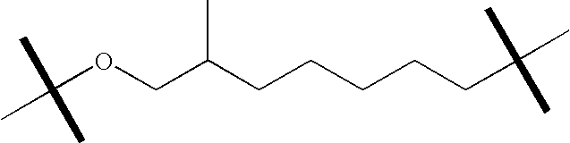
C(OCC(CCCCCC(C)(C)C)C)(C)(C)C
